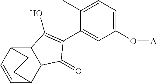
C1=CC2C3C(C1CC2)C(O)=C(C1=CC(O[A])=CC=C1C)C3=O
